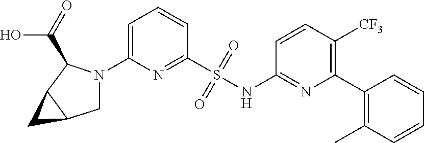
N1(C2=CC=CC(S(NC3=NC(C4=C(C)C=CC=C4)=C([CF3])C=C3)(=O)=O)=N2)CC2C(C1C(O)=O)C2
